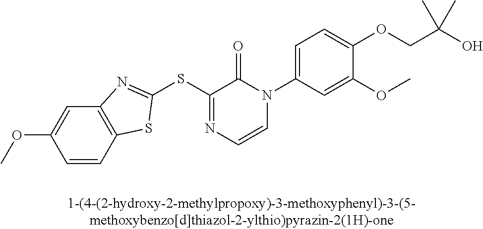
C1=CC2=C(C=C1OC)N=C(SC1=NC=CN(C3=CC=C(OCC(O)(C)C)C(OC)=C3)C1=O)S2
